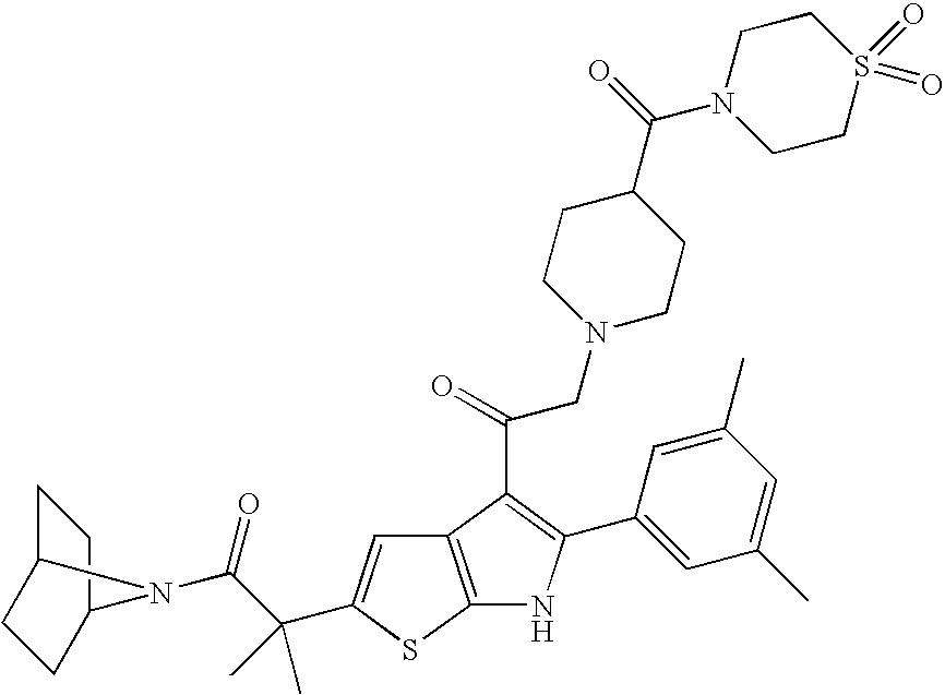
C1C2CCC(C1)N2C(C(C)(C)C1=CC2=C(S1)NC(C1=CC(C)=CC(C)=C1)=C2C(CN1CCC(C(N2CCS(=O)(=O)CC2)=O)CC1)=O)=O
